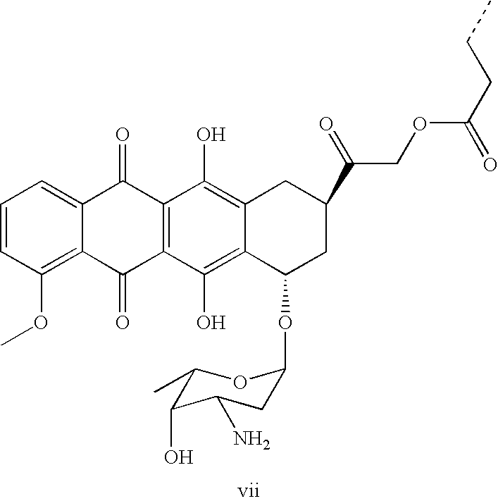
C1=CC(OC)=C2C(=C1)C(=O)C1=C(C2=O)C(O)=C2C(=C1O)CC(C(=O)COC(CCC)=O)CC2OC1CC(N)C(O)C(C)O1
